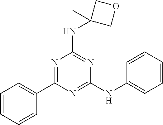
C1(C2=NC(NC3(C)COC3)=NC(NC3=CC=CC=C3)=N2)=CC=CC=C1
